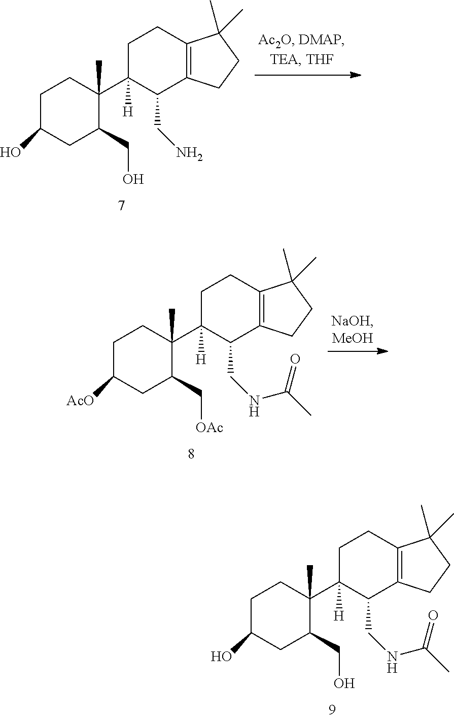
C1C(O)CC(CO)C(C2([H])C(CNC(C)=O)C3=C(CC2)C(C)(C)CC3)(C)C1.C1C(O)CC(CO)C(C2([H])C(CN)C3=C(CC2)C(C)(C)CC3)(C)C1.C1C([AcO])CC(C[OAc])C(C2([H])C(CNC(C)=O)C3=C(CC2)C(C)(C)CC3)(C)C1
